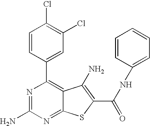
C1=CC(C2=C3C(=NC(N)=N2)SC(C(=O)NC2=CC=CC=C2)=C3N)=CC(Cl)=C1Cl
